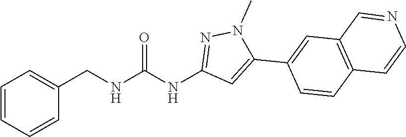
C(C1=CC=CC=C1)NC(NC1=NN(C)C(C2=CC3=C(C=C2)C=CN=C3)=C1)=O
